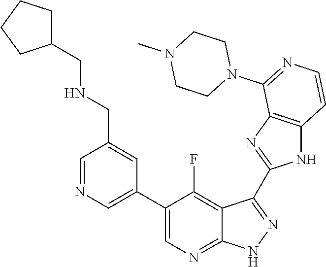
C1=NC=C(C2=CN=C3C(=C2F)C(C2=NC4=C(N2)C=CN=C4N2CCN(C)CC2)=N[N H]3)C=C1CNCC1CCCC1
